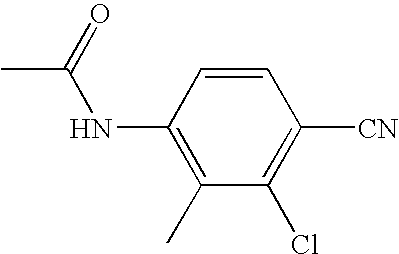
N(C(=O)C)C1=C(C)C(Cl)=C([CN])C=C1
